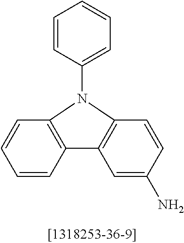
C1=CC2=C(C=C1)N(C1=CC=CC=C1)C1=C2C=C(N)C=C1
